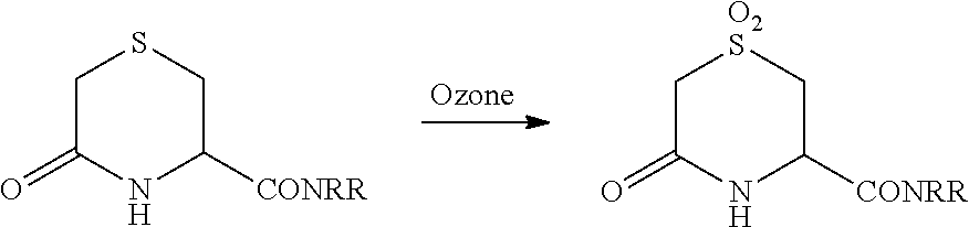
C1C(=O)NC([CONRR])C[O2S]1.C1C(=O)NC([CONRR])CS1
